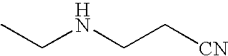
CCNCC[CN]
